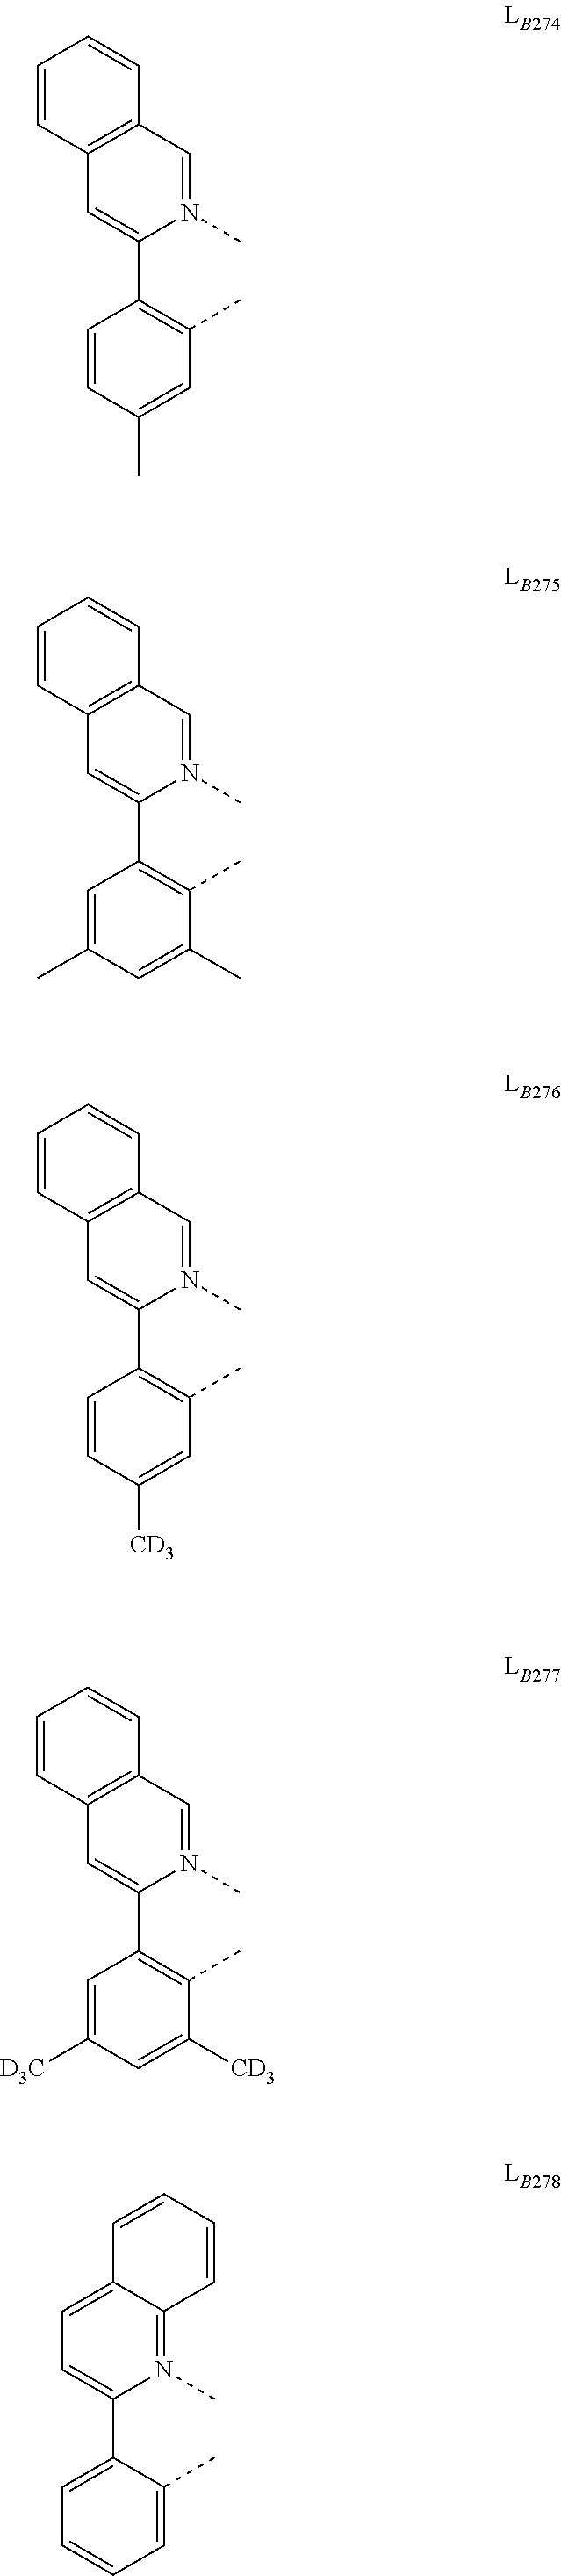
C1=C(C2=C(C)C=C(C)C=C2)N(C)=CC2=C1C=CC=C2.C1=C(C2=C(C)C(C)=CC(C)=C2)N(C)=CC2=C1C=CC=C2.C1=C(C2=C(C)C=C([CD3])C=C2)N(C)=CC2=C1C=CC=C2.C1=C(C2=C(C)C([CD3])=CC([D3C])=C2)N(C)=CC2=C1C=CC=C2.C1=C(C2=CC=CC=C2C)N(C)=C2C(=C1)C=CC=C2
